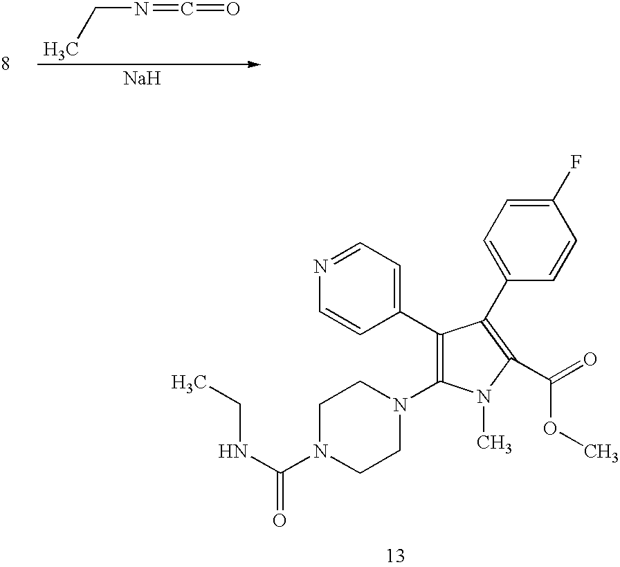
C(N=C=O)C.[Na].C1(C2=CC=NC=C2)=C(N2CCN(C(NCC)=O)CC2)N(C)C(C(=O)OC)=C1C1=CC=C(F)C=C1
